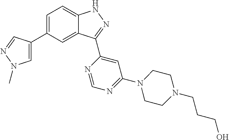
C1=C(C2=CN(C)N=C2)C=C2C(=C1)NN=C2C1=CC(N2CCN(CCCO)CC2)=NC=N1
